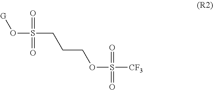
[G]OS(=O)(=O)CCCOS([CF3])(=O)=O
